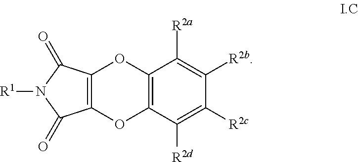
C12=C(C(=O)N([R1])C1=O)OC1=C(O2)C([R2d])=C([R2c])C([R2b])=C1[R2a]
